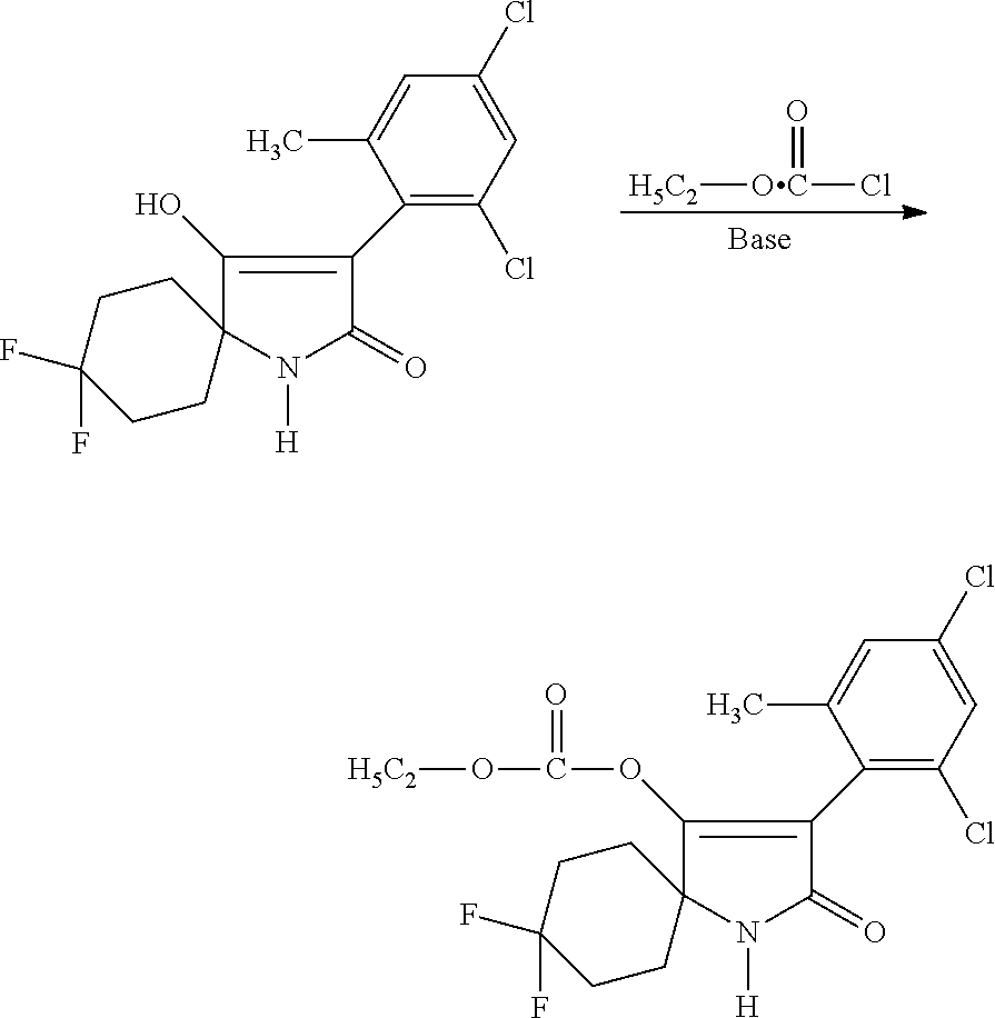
[H5C2][OC](Cl)=O.C1(O)=C(C2=C(Cl)C=C(Cl)C=C2C)C(=O)N([H])C12CCC(F)(F)CC2.C1(OC(O[H5C2])=O)=C(C2=C(Cl)C=C(Cl)C=C2C)C(=O)N([H])C12CCC(F)(F)CC2
